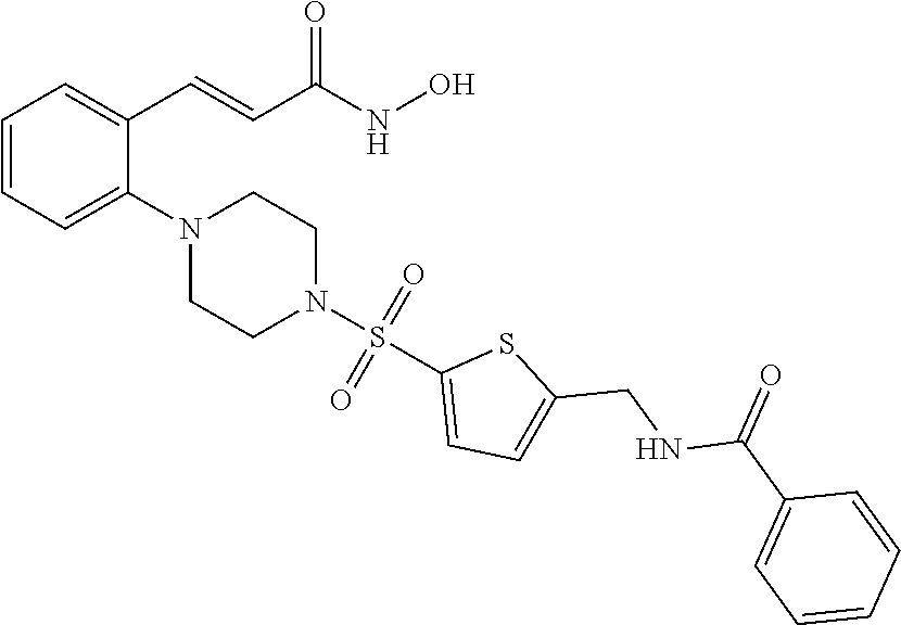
C1=CC=C(N2CCN(S(=O)(=O)C3=CC=C(CNC(C4=CC=CC=C4)=O)S3)CC2)C(C=CC(NO)=O)=C1
